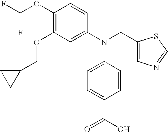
C1(OC(F)F)=C(OCC2CC2)C=C(N(CC2=CN=CS2)C2=CC=C(C(O)=O)C=C2)C=C1
